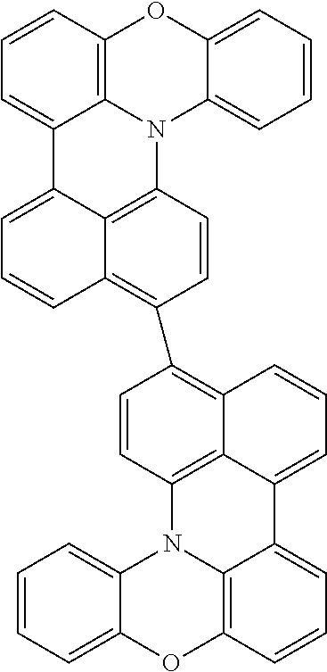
C1=CC2=C3C(=C1C1=C4C5=C(C=C1)N1C6=C(C=CC=C6C5=CC=C4)OC4=CC=CC=C14)C=CC=C3C1=CC=CC3=C1N2C1=CC=CC=C1O3
